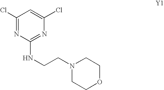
C1(Cl)=NC(NCCN2CCOCC2)=NC(Cl)=C1
